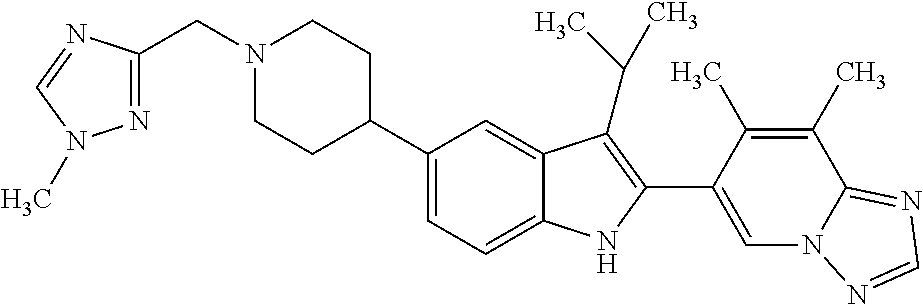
C1=C(C2=C(C(C)C)C3=CC(C4CCN(CC5=NN(C)C=N5)CC4)=CC=C3N2)C(C)=C(C)C2=NC=NN12
